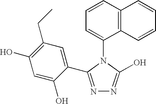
C1=CC2=C(C(N3C(O)=NN=C3C3=CC(CC)=C(O)C=C3O)=C1)C=CC=C2
